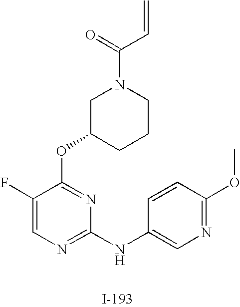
C1(F)=CN=C(NC2=CN=C(OC)C=C2)N=C1OC1CCCN(C(=O)C=C)C1
